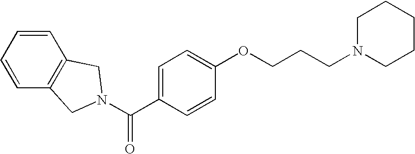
C1=CC=CC2=C1CN(C(C1=CC=C(OCCCN3CCCCC3)C=C1)=O)C2
